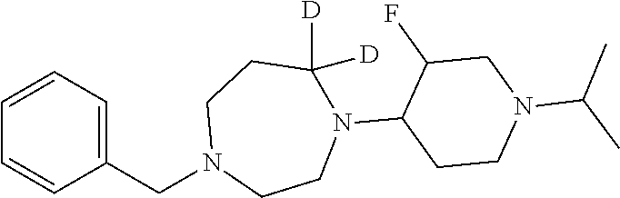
C1=CC=C(CN2CCN(C3CCN(C(C)C)CC3F)C([D])([D])CC2)C=C1
